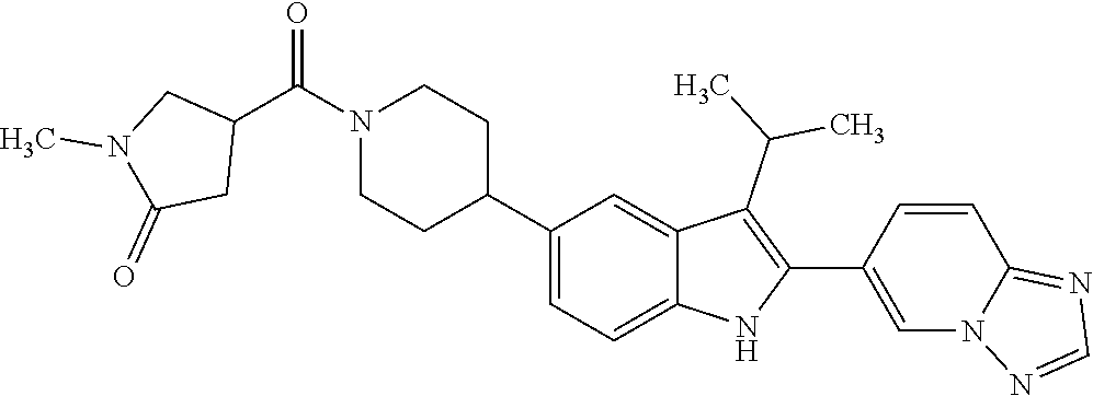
C1(C2CCN(C(C3CN(C)C(=O)C3)=O)CC2)=CC=C2C(=C1)C(C(C)C)=C(C1=CN3C(=NC=N3)C=C1)N2
